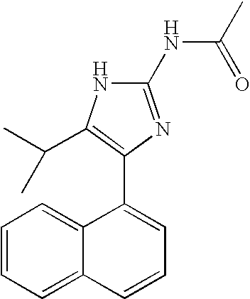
C12=CC=CC=C1C=CC=C2C1=C(C(C)C)NC(NC(C)=O)=N1
